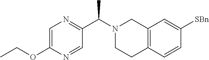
C1=C(OCC)N=CC(C(N2CCC3=C(C2)C=C([SBn])C=C3)C)=N1
